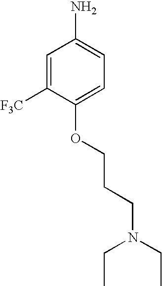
C1=C([F3C])C(OCCCN(CC)CC)=CC=C1N
